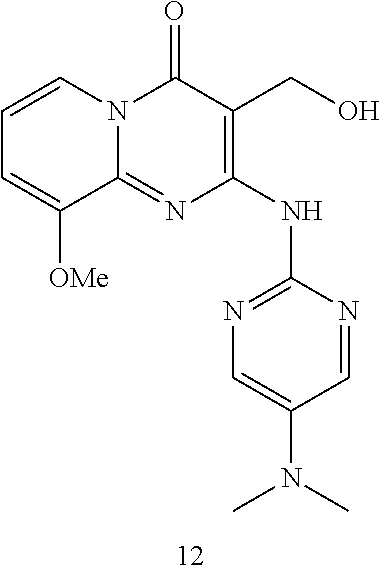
C1=CC=C([OMe])C2=NC(NC3=NC=C(N(C)C)C=N3)=C(CO)C(=O)N12
